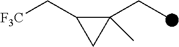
C1(CC)(C)C(C[F3C])C1
